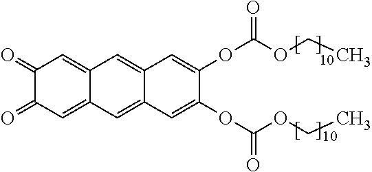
C1=C2C(=CC(=O)C1=O)C=C1C(=C2)C=C(OC(OCC)=O)C(OC(OCC)=O)=C1
